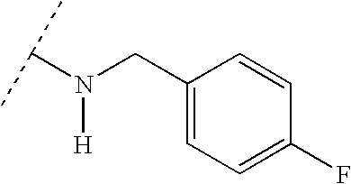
N([H])(CC1=CC=C(F)C=C1)C(C)C
